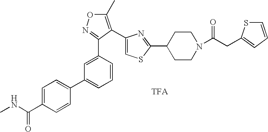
C1=C(C2=NOC(C)=C2C2=CSC(C3CCN(C(CC4=CC=CS4)=O)CC3)=N2)C=CC=C1C1=CC=C(C(NC)=O)C=C1
